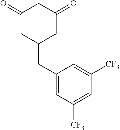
C1(=O)CC(CC2=CC([CF3])=CC([CF3])=C2)CC(=O)C1
